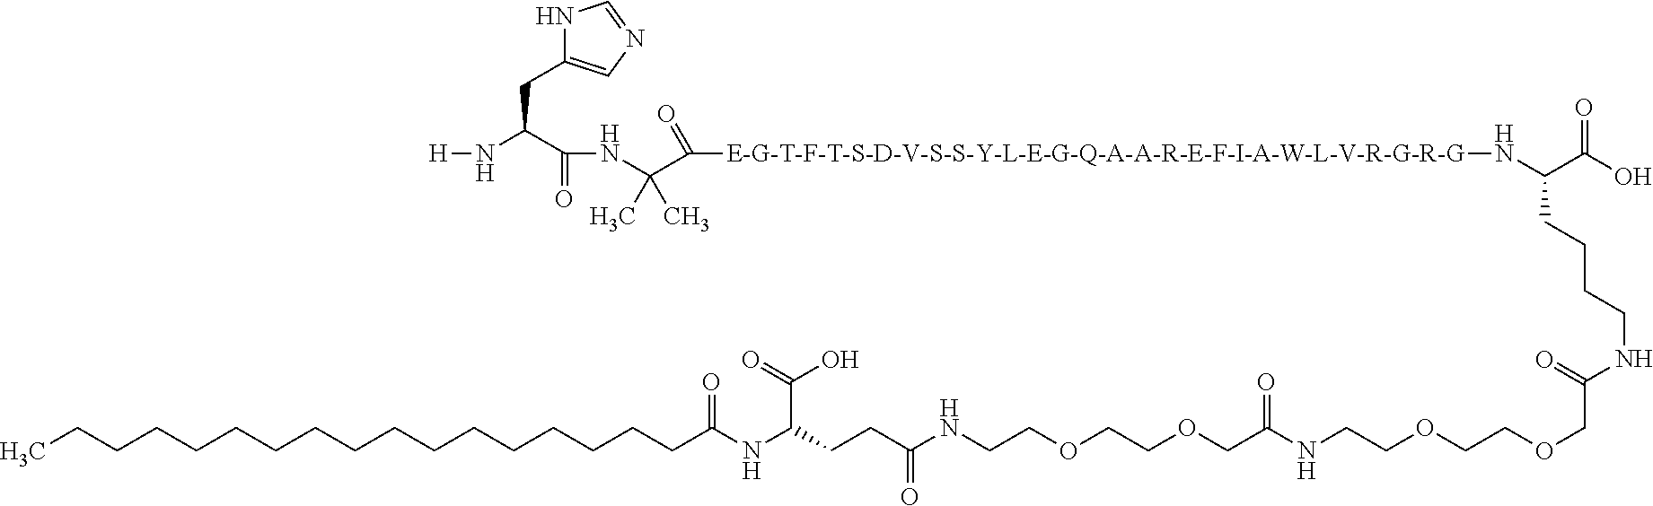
N1C(CC(N[H])C(=O)NC(C([E-G-T-F-T-S-D-V-S-S-Y-L-E-G-Q-A-A-R-E-F-I-A-W-L-V-R-G-R-G]NC(C(O)=O)CCCCNC(=O)COCCOCCNC(COCCOCCNC(CCC(NC(CCCCCCCCCCCCCCCCC)=O)C(O)=O)=O)=O)=O)(C)C)=CN=C1
